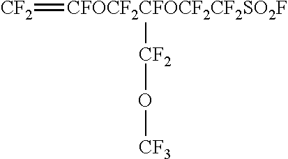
[CFOCF2CFOCF2CF2SO2F]([CF2]O[CF3])=[CF2]
